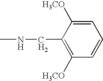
C1=C([H3CO])C(CNC)=C([H3CO])C=C1
